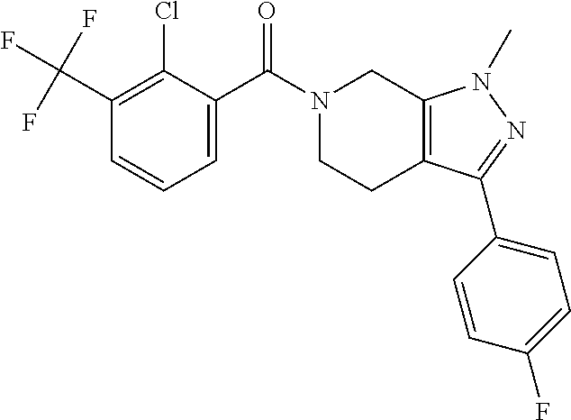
C1=C(C(N2CCC3=C(C2)N(C)N=C3C2=CC=C(F)C=C2)=O)C(Cl)=C(C(F)(F)F)C=C1
